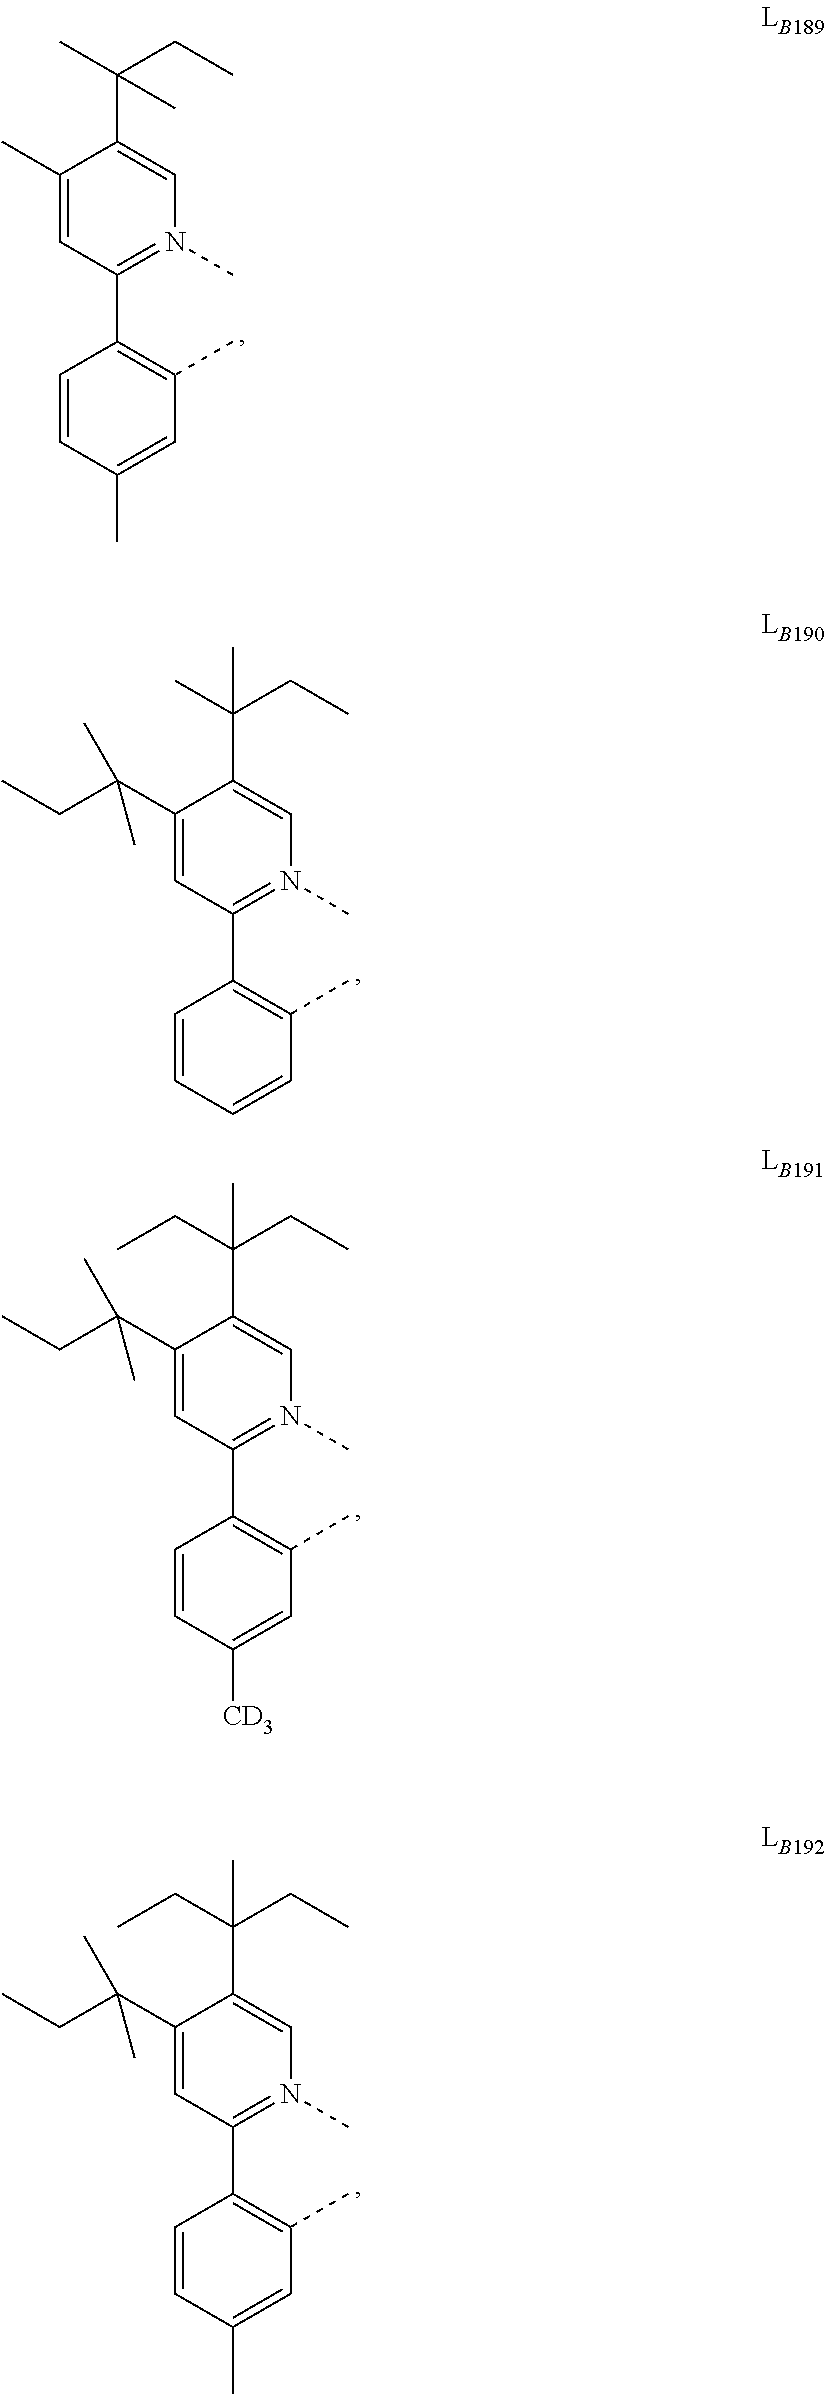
C1(C)=CC(C2=C(C)C=C(C)C=C2)=N(C)C=C1C(C)(CC)C.C1(C(CC)(C)C)=CC(C2=C(C)C=CC=C2)=N(C)C=C1C(C)(CC)C.C1(C(CC)(C)C)=CC(C2=C(C)C=C([CD3])C=C2)=N(C)C=C1C(CC)(CC)C.C1(C(CC)(C)C)=CC(C2=C(C)C=C(C)C=C2)=N(C)C=C1C(CC)(CC)C
